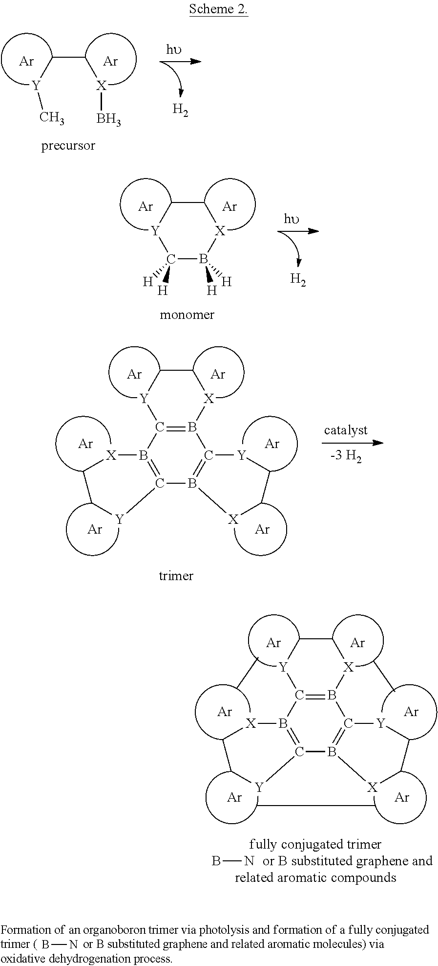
C(C[X]B)[Y]C.[Ar].[Ar].[H2].C1C[X]B([H])([H])C([H])([H])[Y]1.[Ar].[Ar].[H2].[Ar].[Ar].[Ar].[Ar].[Ar].[Ar].C1C[X]B2=C([Y]1)B1=C(B3=C2[Y]CC[X]3)[Y]CC[X]1.[Ar].[Ar].[Ar].[Ar].[Ar].[Ar].C1C[X]B2=C([Y]1)B1=C(B3=C2[Y]CC[X]3)[Y]CC[X]1.BN.BN
